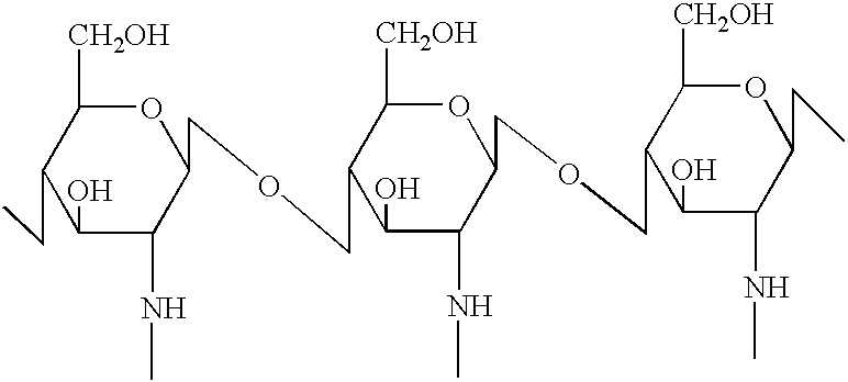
O1C([CH2OH])C(CC)C(O)C(NC)C1COCC1C([CH2OH])OC(COCC2C([CH2OH])OC(CC)C(NC)C2O)C(NC)C1O
